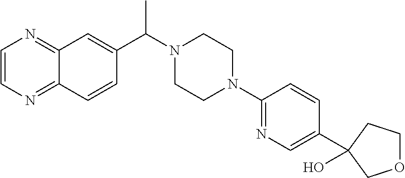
C(N1CCN(C2=NC=C(C3(O)CCOC3)C=C2)CC1)(C)C1=CC2=NC=CN=C2C=C1
